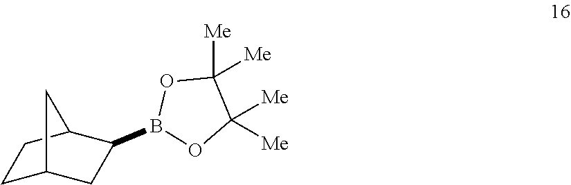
C1C2CC(B3OC([Me])([Me])C([Me])([Me])O3)C(C1)C2
